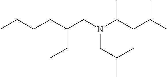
CCCCC(CN(C(CC(C)C)C)CC(C)C)CC
